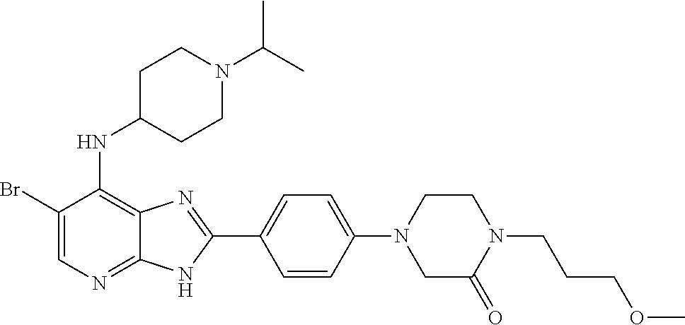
C1(Br)=CN=C2C(=C1NC1CCN(C(C)C)CC1)N=C(C1=CC=C(N3CCN(CCCOC)C(=O)C3)C=C1)N2
